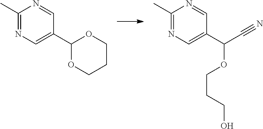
C1(C2=CN=C(C)N=C2)OCCCO1.C(C1=CN=C(C)N=C1)(OCCCO)C#N
